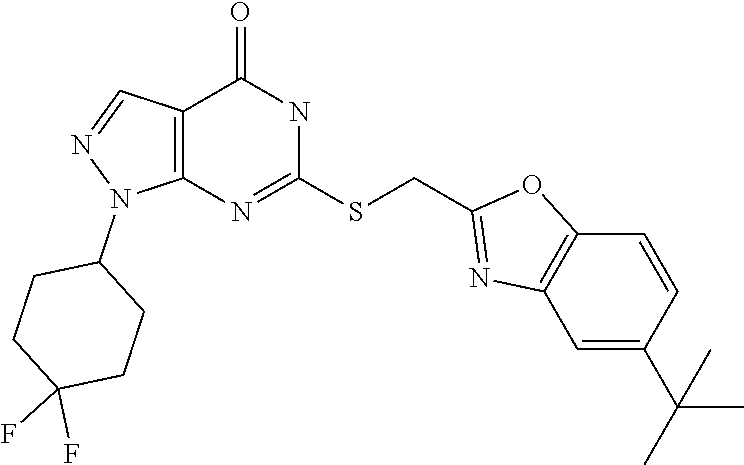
N1=C(SCC2=NC3=C(O2)C=CC(C(C)(C)C)=C3)NC(=O)C2=C1N(C1CCC(F)(F)CC1)N=C2
